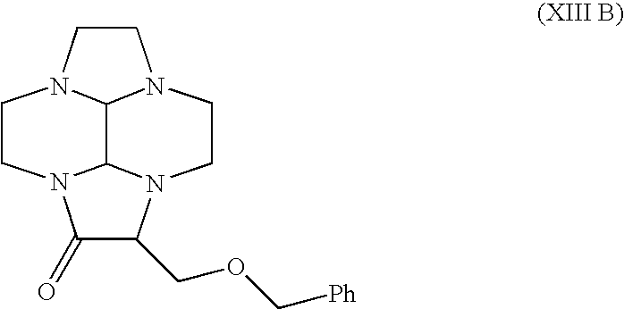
C1CN2C3C4N(C(=O)C(COC[Ph])N4CCN13)CC2
